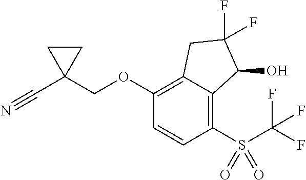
C1(OCC2(C#N)CC2)=C2C(=C(S(C(F)(F)F)(=O)=O)C=C1)C(O)C(F)(F)C2
